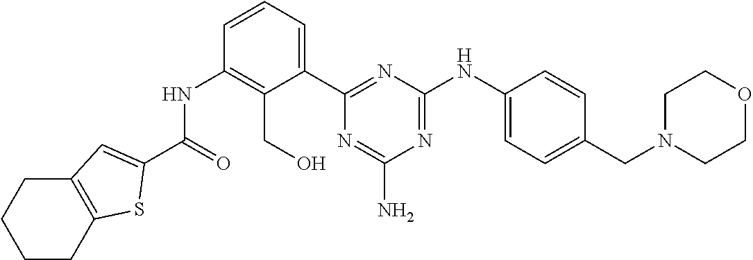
C1(NC(=O)C2=CC3=C(CCCC3)S2)=C(CO)C(C2=NC(NC3=CC=C(CN4CCOCC4)C=C3)=NC(N)=N2)=CC=C1
